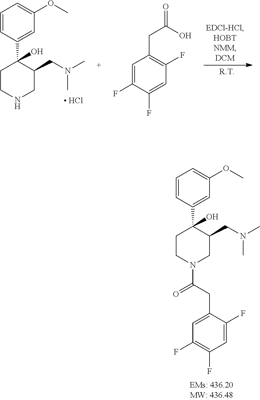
C1CNCC(CN(C)C)C1(C1=CC(OC)=CC=C1)O.[ HCl].C1=C(F)C(F)=CC(F)=C1CC(=O)O.C1CN(C(CC2=CC(F)=C(F)C=C2F)=O)CC(CN(C)C)C1(C1=CC(OC)=CC=C1)O
